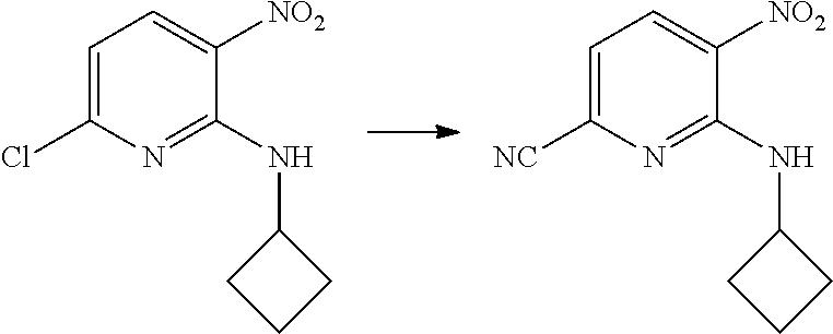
C1=C(Cl)N=C(NC2CCC2)C([NO2])=C1.C1=C([NC])N=C(NC2CCC2)C([NO2])=C1
